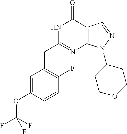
N1C(CC2=C(F)C=CC(OC(F)(F)F)=C2)=NC2=C(C1=O)C=NN2C1CCOCC1
